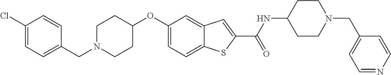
C1=C2C(=CC(OC3CCN(CC4=CC=C(Cl)C=C4)CC3)=C1)C=C(C(=O)NC1CCN(CC3=CC=NC=C3)CC1)S2
